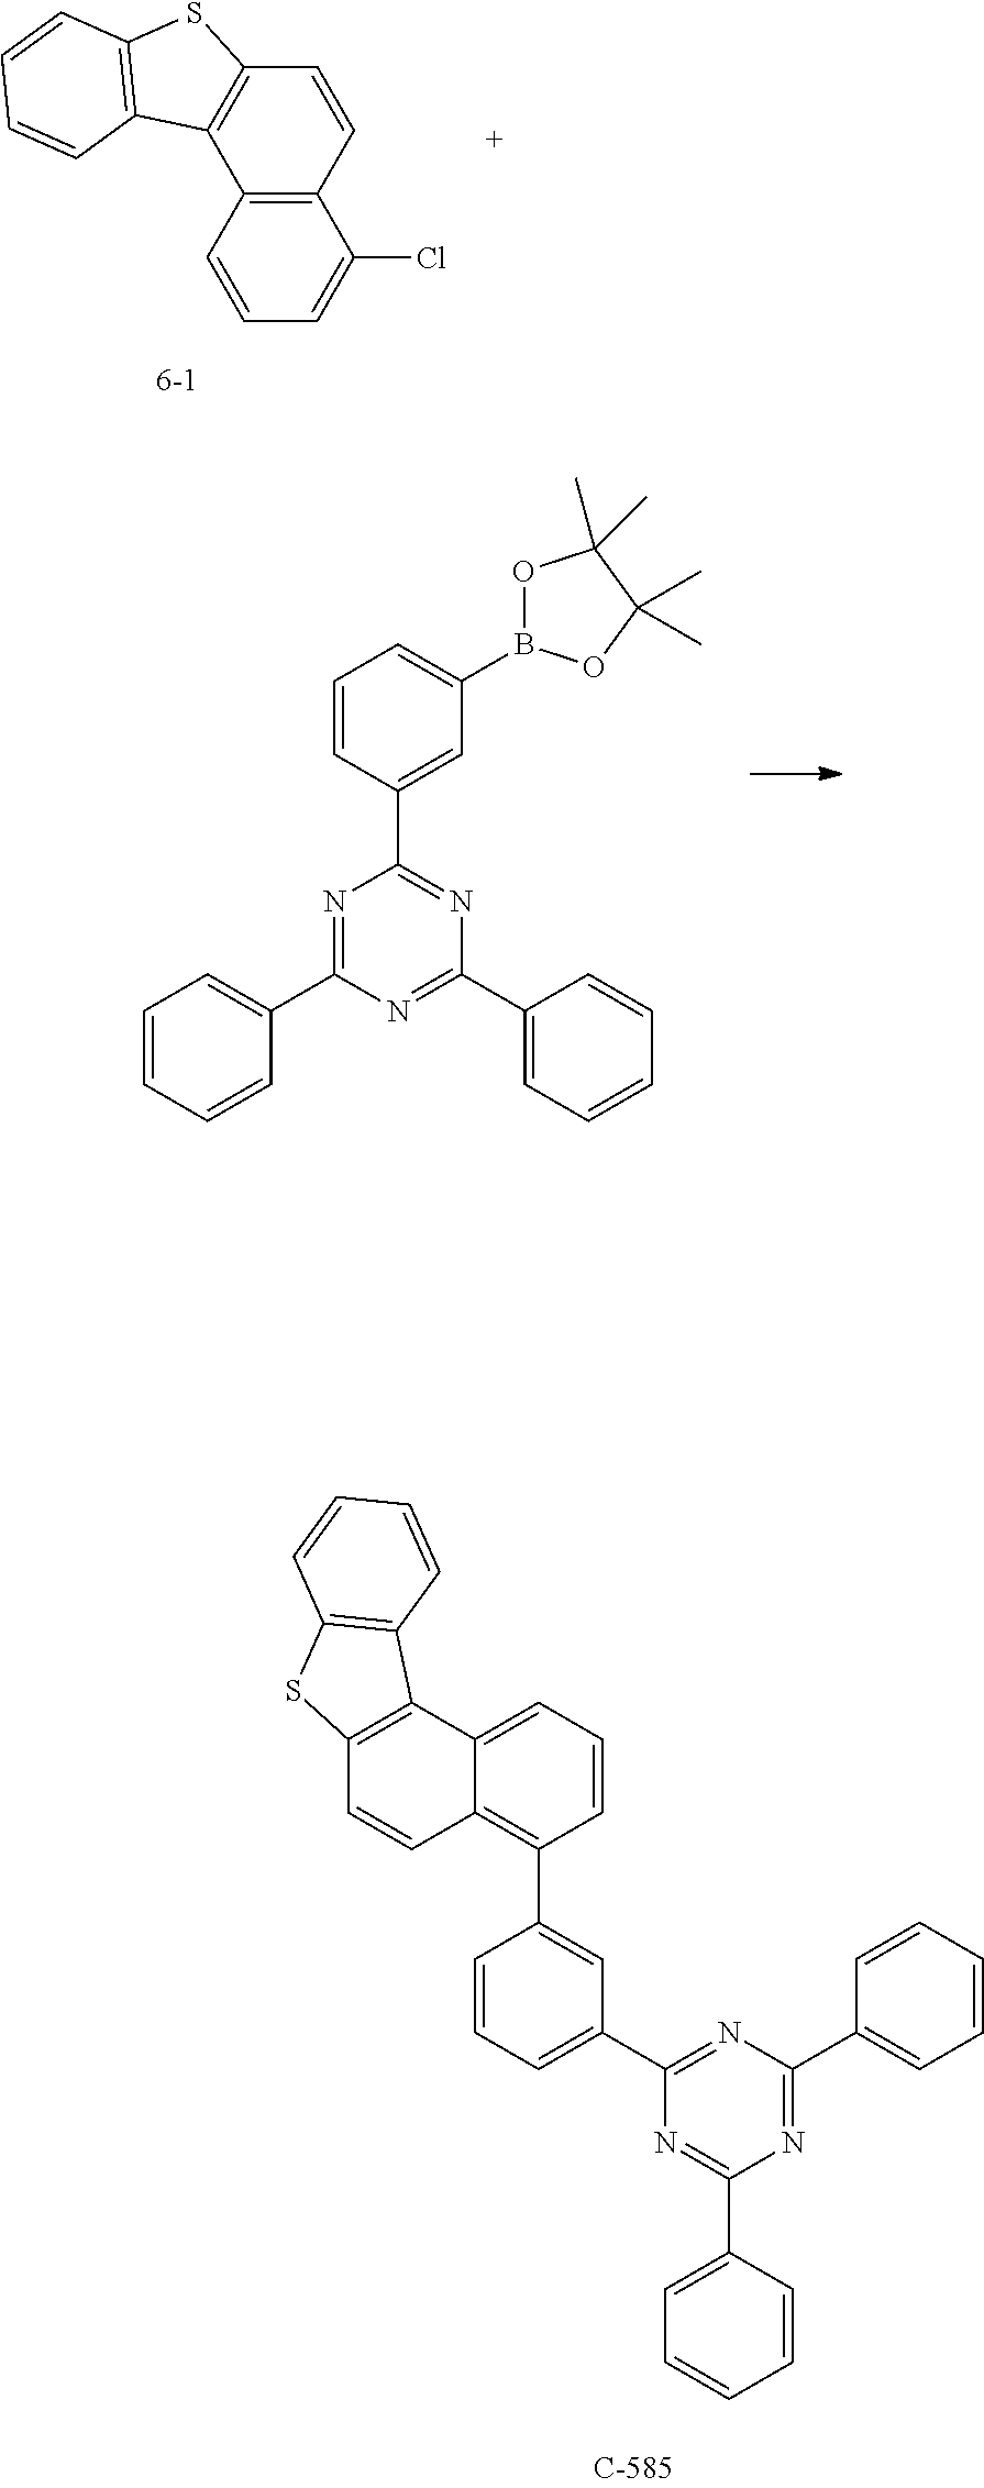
N1=C(C2=CC=CC=C2)N=C(C2=CC=CC=C2)N=C1C1=CC(B2OC(C)(C)C(C)(C)O2)=CC=C1.C1=CC=C(Cl)C2=C1C1=C(C=C2)SC2=C1C=CC=C2.N1=C(C2=CC=CC=C2)N=C(C2=CC=CC(C3=C4C(=CC=C3)C3=C(C=C4)SC4=C3C=CC=C4)=C2)N=C1C1=CC=CC=C1
